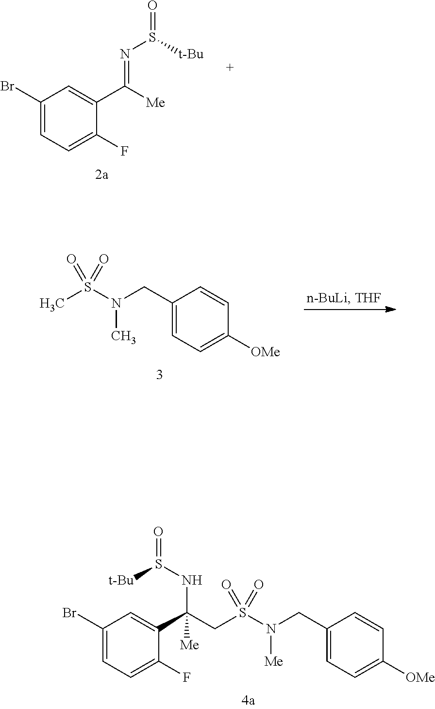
C1(CN(S(CC(C2=CC(Br)=CC=C2F)(NS(=O)[t-Bu])[Me])(=O)=O)[Me])=CC=C([OMe])C=C1.C1(Br)=CC=C(F)C(C([Me])=NS(=O)[t-Bu])=C1.C1(CN(S(C)(=O)=O)C)=CC=C([OMe])C=C1
